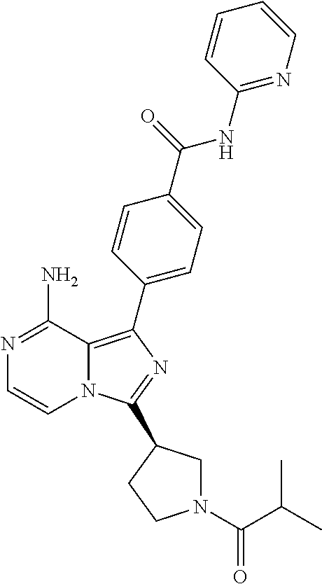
N1=C(N)C2=C(C3=CC=C(C(=O)NC4=NC=CC=C4)C=C3)N=C(C3CN(C(C(C)C)=O)CC3)N2C=C1
